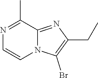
N1=C(C)C2=NC(CC)=C(Br)N2C=C1
